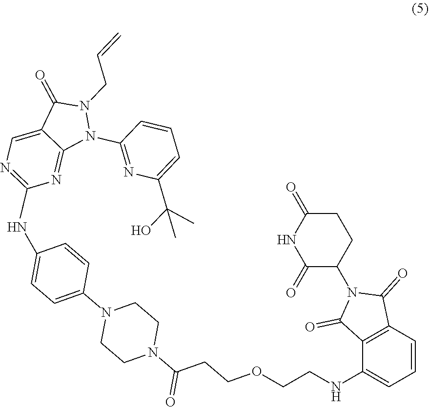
C1=C2C(=NC(C)=N1)N(C1=NC(C(O)(C)C)=CC=C1)N(CC=C)C2=O.NC1=CC=C(N2CCN(C(CCOCCNC3=CC=CC4=C3C(=O)N(C3C(=O)NC(=O)CC3)C4=O)=O)CC2)C=C1
